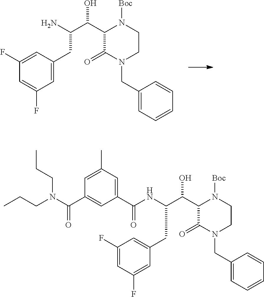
C1CN(CC2=CC=CC=C2)C(=O)C(C(C(N)CC2=CC(F)=CC(F)=C2)O)N1[Boc].C1CN(CC2=CC=CC=C2)C(=O)C(C(C(NC(C2=CC(C)=CC(C(N(CCC)CCC)=O)=C2)=O)CC2=CC(F)=CC(F)=C2)O)N1[Boc]
